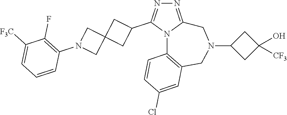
N1=C2N(C(C3CC4(C3)CN(C3=C(F)C([F3C])=CC=C3)C4)=N1)C1=C(CN(C3CC(O)([CF3])C3)C2)C=C(Cl)C=C1
